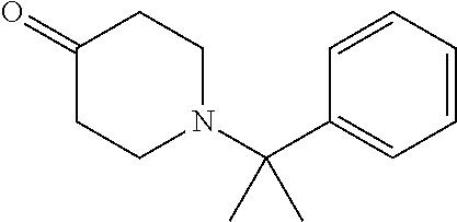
C(N1CCC(=O)CC1)(C1=CC=CC=C1)(C)C
